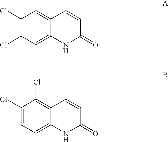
C1(Cl)=C(Cl)C=C2C(=C1)C=CC(=O)N2.C1(Cl)=CC=C2C(=C1Cl)C=CC(=O)N2
